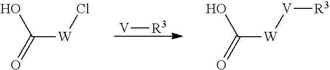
[V][R3].C([W]Cl)(=O)O.C([W][V][R3])(=O)O
